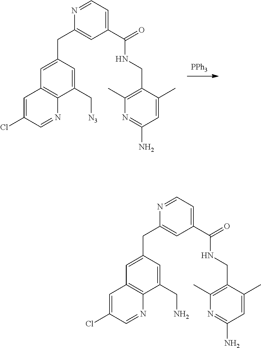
[PPh3].C(C1=CC2=C(N=CC(Cl)=C2)C(C[N3])=C1)C1=CC(C(=O)NCC2=C(C)N=C(N)C=C2C)=CC=N1.C(C1=CC2=C(N=CC(Cl)=C2)C(CN)=C1)C1=CC(C(=O)NCC2=C(C)N=C(N)C=C2C)=CC=N1
